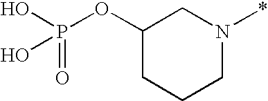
C1(OP(=O)(O)O)CCCN(*)C1
